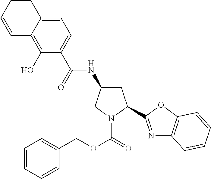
C1=C2C(=C(O)C(C(=O)NC3CC(C4=NC5=C(O4)C=CC=C5)N(C(OCC4=CC=CC=C4)=O)C3)=C1)C=CC=C2
